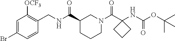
C1=C(Br)C=CC(CNC(C2CCCN(C(C3(NC(OC(C)(C)C)=O)CCC3)=O)C2)=O)=C1[OCF3]
